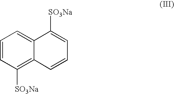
C1=CC([SO3Na])=C2C(=C1)C([SO3Na])=CC=C2
